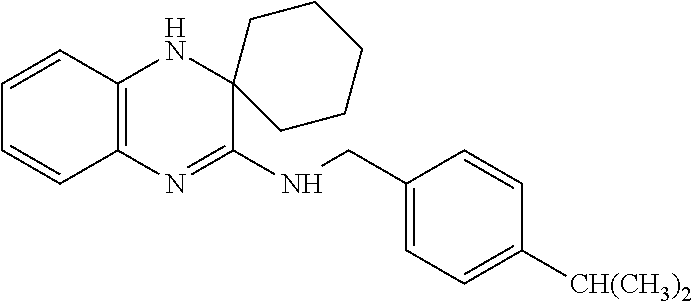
C1=CC2=C(C=C1)N=C(NCC1=CC=C([CH(CH3)2])C=C1)C1(N2)CCCCC1
